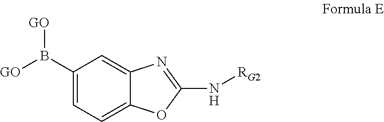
C1(B([GO])[GO])=CC=C2C(=C1)N=C(N[RG2])O2
